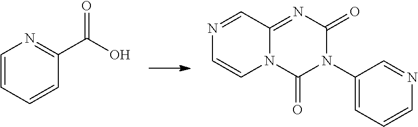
C1=CC=CC(C(O)=O)=N1.N1=CC2=NC(=O)N(C3=CC=CN=C3)C(=O)N2C=C1
